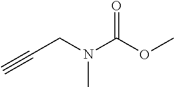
C(CN(C(OC)=O)C)#C
